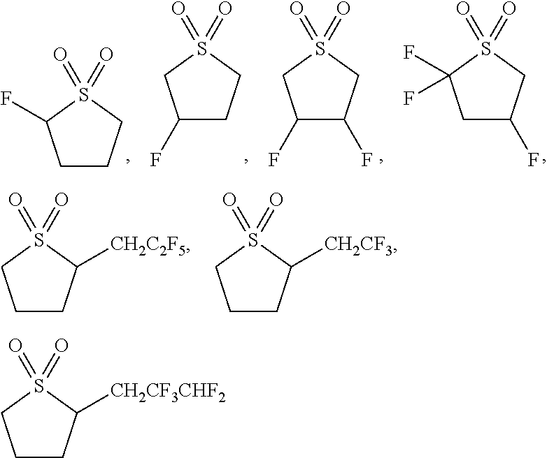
C1CC([CH2CF3CHF2])S(=O)(=O)C1.C1CCS(=O)(=O)C1F.C1(F)CCS(=O)(=O)C1.C1(F)C(F)CS(=O)(=O)C1.C1C(F)CS(=O)(=O)C1(F)F.C1CC([CH2C2F5])S(=O)(=O)C1.C1CC([CH2CF3])S(=O)(=O)C1
